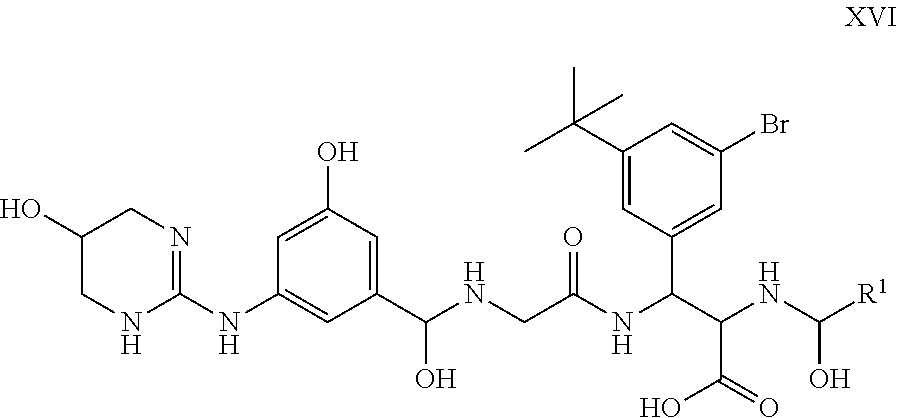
C1(O)CNC(NC2=CC(C(NCC(NC(C(NC(O)[R1])C(=O)O)C3=CC(Br)=CC(C(C)(C)C)=C3)=O)O)=CC(O)=C2)=NC1
